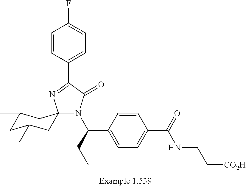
C1=CC(C(CC)N2C(=O)C(C3=CC=C(F)C=C3)=NC23CC(C)CC(C)C3)=CC=C1C(=O)NCC[CO2H]
